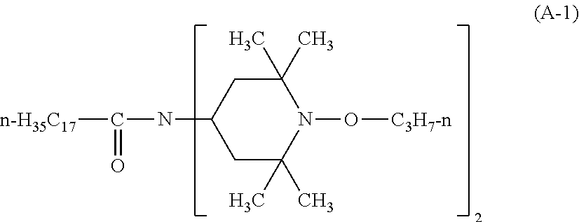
C1(C)(C)CC(NC([n-H35C17])=O)CC(C)(C)N1O[C3H7-n]
